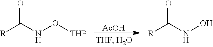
[AcOH].[R]C(NO[THP])=O.[R]C(NO)=O
